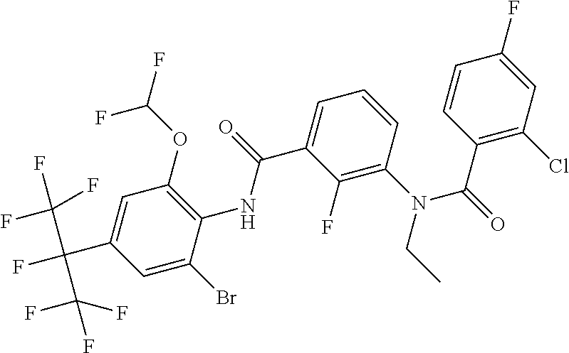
N(C1=C(F)C(C(=O)NC2=C(OC(F)F)C=C(C(C(F)(F)F)(C(F)(F)F)F)C=C2Br)=CC=C1)(CC)C(=O)C1=C(Cl)C=C(F)C=C1
